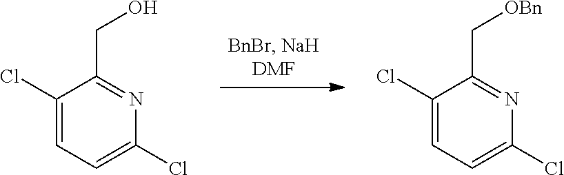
C1(Cl)=CC=C(Cl)N=C1CO.C1(Cl)=CC=C(Cl)N=C1C[OBn]
